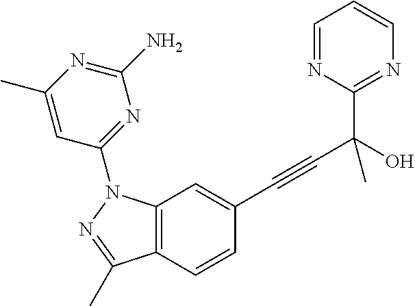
C12=C(C=CC(C#CC(C3=NC=CC=N3)(O)C)=C1)C(C)=NN2C1=NC(N)=NC(C)=C1
